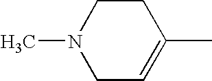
N1(C)CC=C(C)CC1
